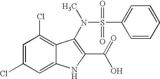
C12=CC(Cl)=CC(Cl)=C1C(N(C)S(=O)(=O)C1=CC=CC=C1)=C(C(=O)O)N2
